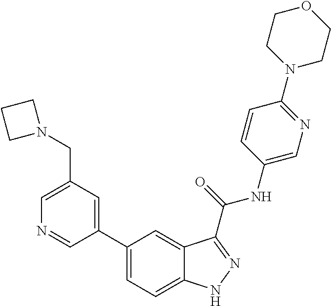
C1(CN2CCC2)=CN=CC(C2=CC=C3C(=C2)C(C(NC2=CN=C(N4CCOCC4)C=C2)=O)=NN3)=C1
